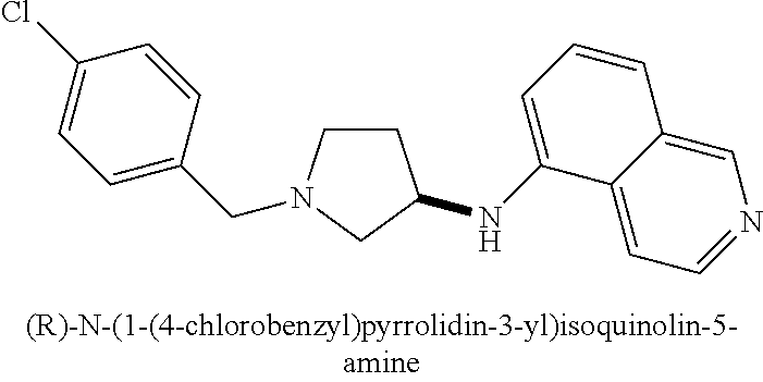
C1CN(CC2=CC=C(Cl)C=C2)CC1NC1=CC=CC2=CN=CC=C12
